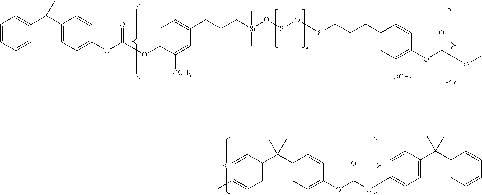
C1=CC=CC(C(C2=CC=C(OC(=O)OC3=CC=C(CCC[Si](O[Si](O[Si](CCCC4=CC([OCH3])=C(OC(OC)=O)C=C4)(C)C)(C)C)(C)C)C=C3[OCH3])C=C2)C)=C1.C1=C(C(C2=CC=C(OC(OC3=CC=C(C(C4=CC=CC=C4)(C)C)C=C3)=O)C=C2)(C)C)C=CC(C)=C1
